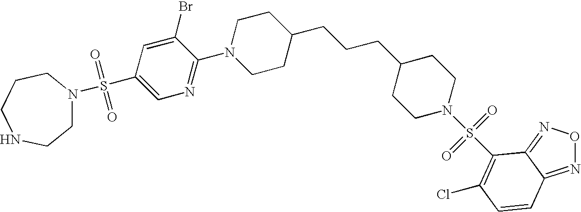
C1C(CCCC2CCN(S(=O)(=O)C3=C(Cl)C=CC4=NON=C43)CC2)CCN(C2=NC=C(S(=O)(=O)N3CCNCCC3)C=C2Br)C1
